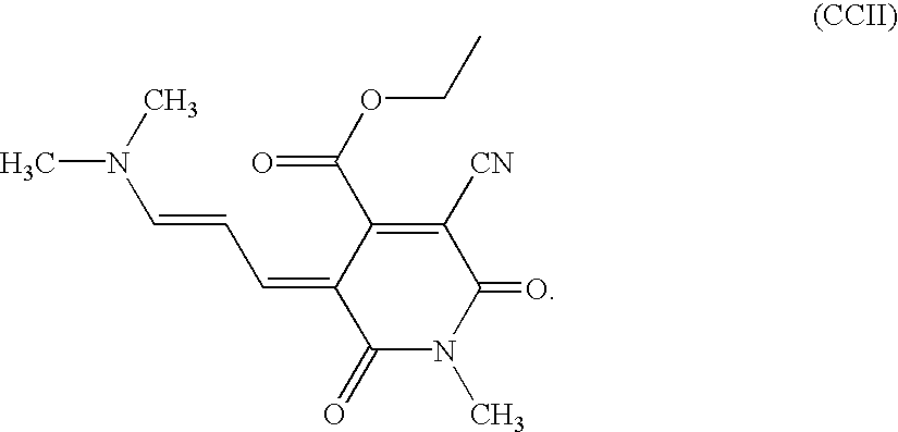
C(=CC=C1C(=O)N(C)C(=O)C([CN])=C1C(OCC)=O)N(C)C
